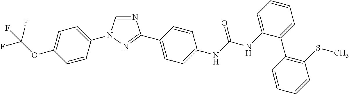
C1=C(OC(F)(F)F)C=CC(N2C=NC(C3=CC=C(NC(NC4=CC=CC=C4C4=C(SC)C=CC=C4)=O)C=C3)=N2)=C1
